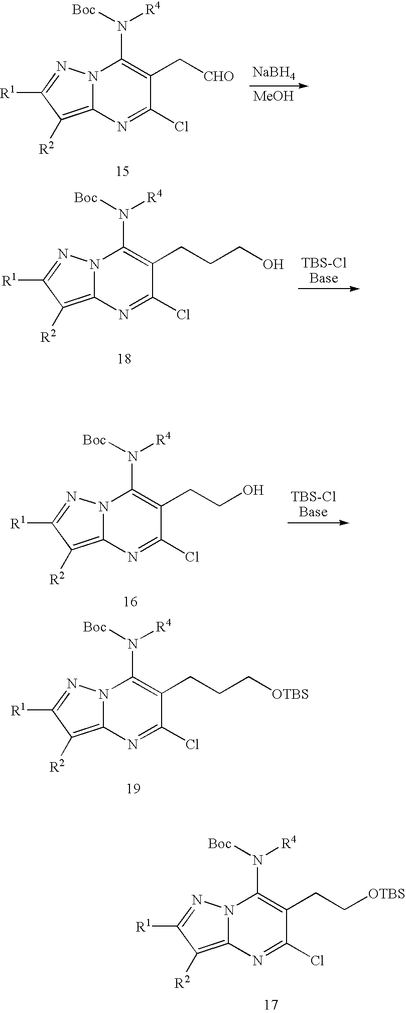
N12C(=C([R2])C([R1])=N1)N=C(Cl)C(CC[OTBS])=C2N([R4])[Boc].[NaBH4].[MeOH].N12C(=C([R2])C([R1])=N1)N=C(Cl)C(C[CHO])=C2N([R4])[Boc].N12C(=C([R2])C([R1])=N1)N=C(Cl)C(CCCO)=C2N([R4])[Boc].N12C(=C([R2])C([R1])=N1)N=C(Cl)C(CCO)=C2N([R4])[Boc].N12C(=C([R2])C([R1])=N1)N=C(Cl)C(CCC[OTBS])=C2N([R4])[Boc]
